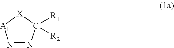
N1=NC([R1])([R2])[X][A1]1
